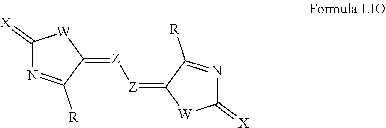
C1(=[X])N=C([R])C(=[Z][Z]=C2[W]C(=[X])N=C2[R])[W]1
